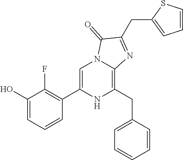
C1(O)=CC=CC(C2=CN3C(=C(CC4=CC=CC=C4)N2)N=C(CC2=CC=CS2)C3=O)=C1F
